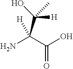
NC(C(O)=O)(C([H])(O)C)[H]
